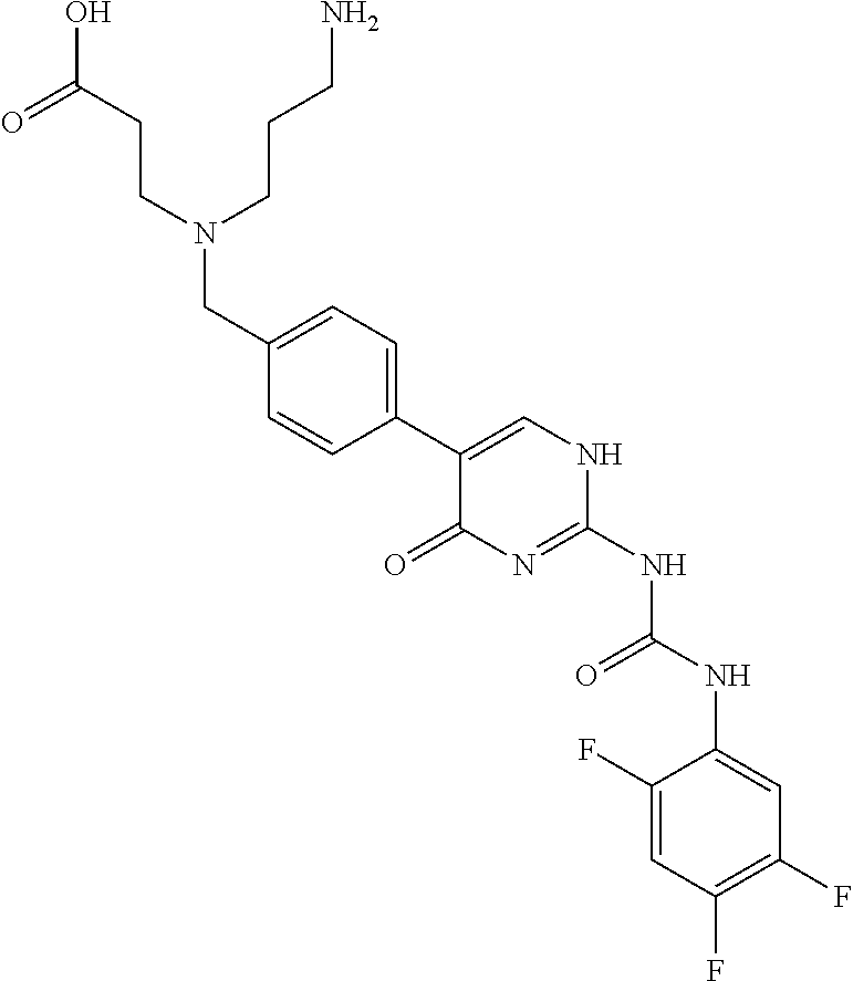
C1(F)=CC(F)=C(F)C=C1NC(NC1=NC(=O)C(C2=CC=C(CN(CCC(O)=O)CCCN)C=C2)=CN1)=O
